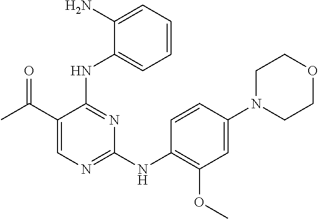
C1=CC=C(N)C(NC2=NC(NC3=C(OC)C=C(N4CCOCC4)C=C3)=NC=C2C(C)=O)=C1
